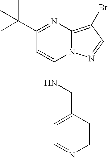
C1=NC=CC(CNC2=CC(C(C)(C)C)=NC3=C(Br)C=NN23)=C1
